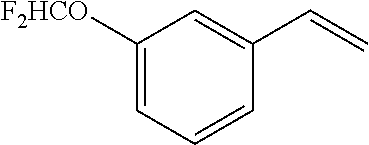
C1([F2HCO])=CC=CC(C=C)=C1
